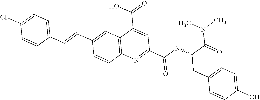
C1=C(Cl)C=CC(C=CC2=CC3=C(C=C2)N=C(C(NC(C(=O)N(C)C)CC2=CC=C(O)C=C2)=O)C=C3C(O)=O)=C1
